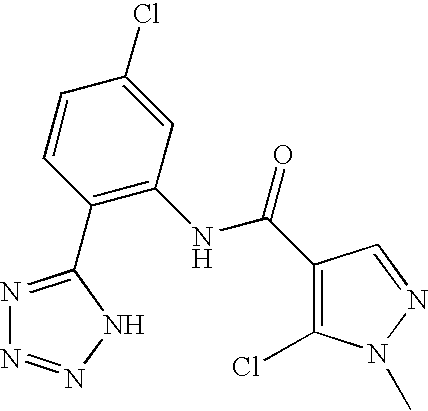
C1=CC(C2=NN=NN2)=C(NC(C2=C(Cl)N(C)N=C2)=O)C=C1Cl
